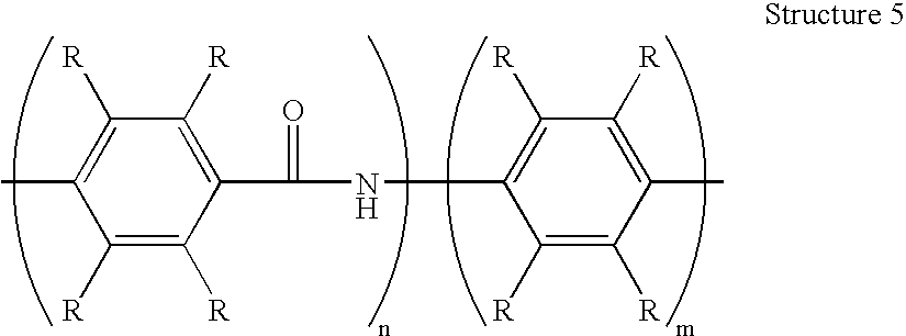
C1([R])=C([R])C(C(NC2=C([R])C([R])=C(C)C([R])=C2[R])=O)=C([R])C([R])=C1C
